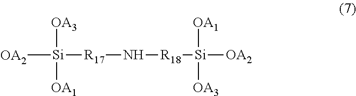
[OA2][Si]([R17]N[R18][Si]([OA2])([OA1])[OA3])([OA3])[OA1]
